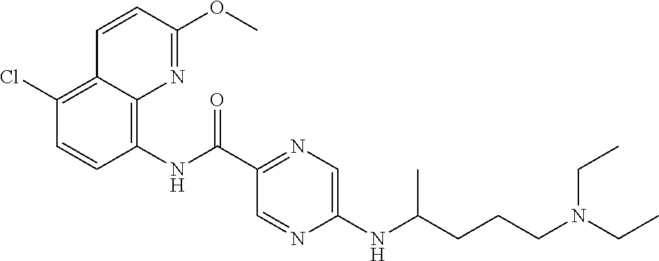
C12=C(Cl)C=CC(NC(C3=NC=C(NC(CCCN(CC)CC)C)N=C3)=O)=C1N=C(OC)C=C2
